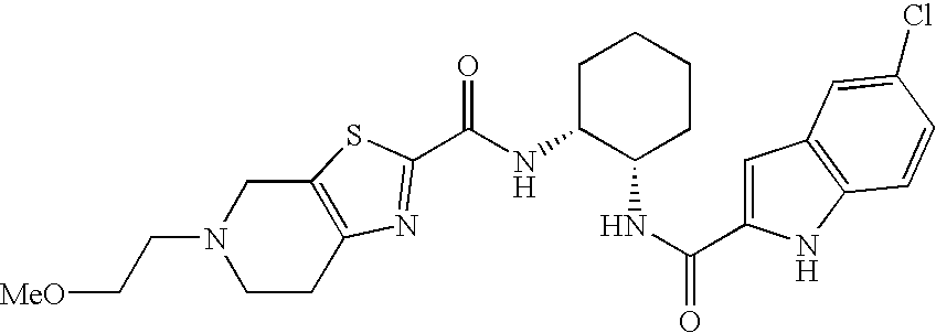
N(C1C(NC(=O)C2=CC3=C(N2)C=CC(Cl)=C3)CCCC1)C(=O)C1=NC2=C(CN(CC[MeO])CC2)S1
